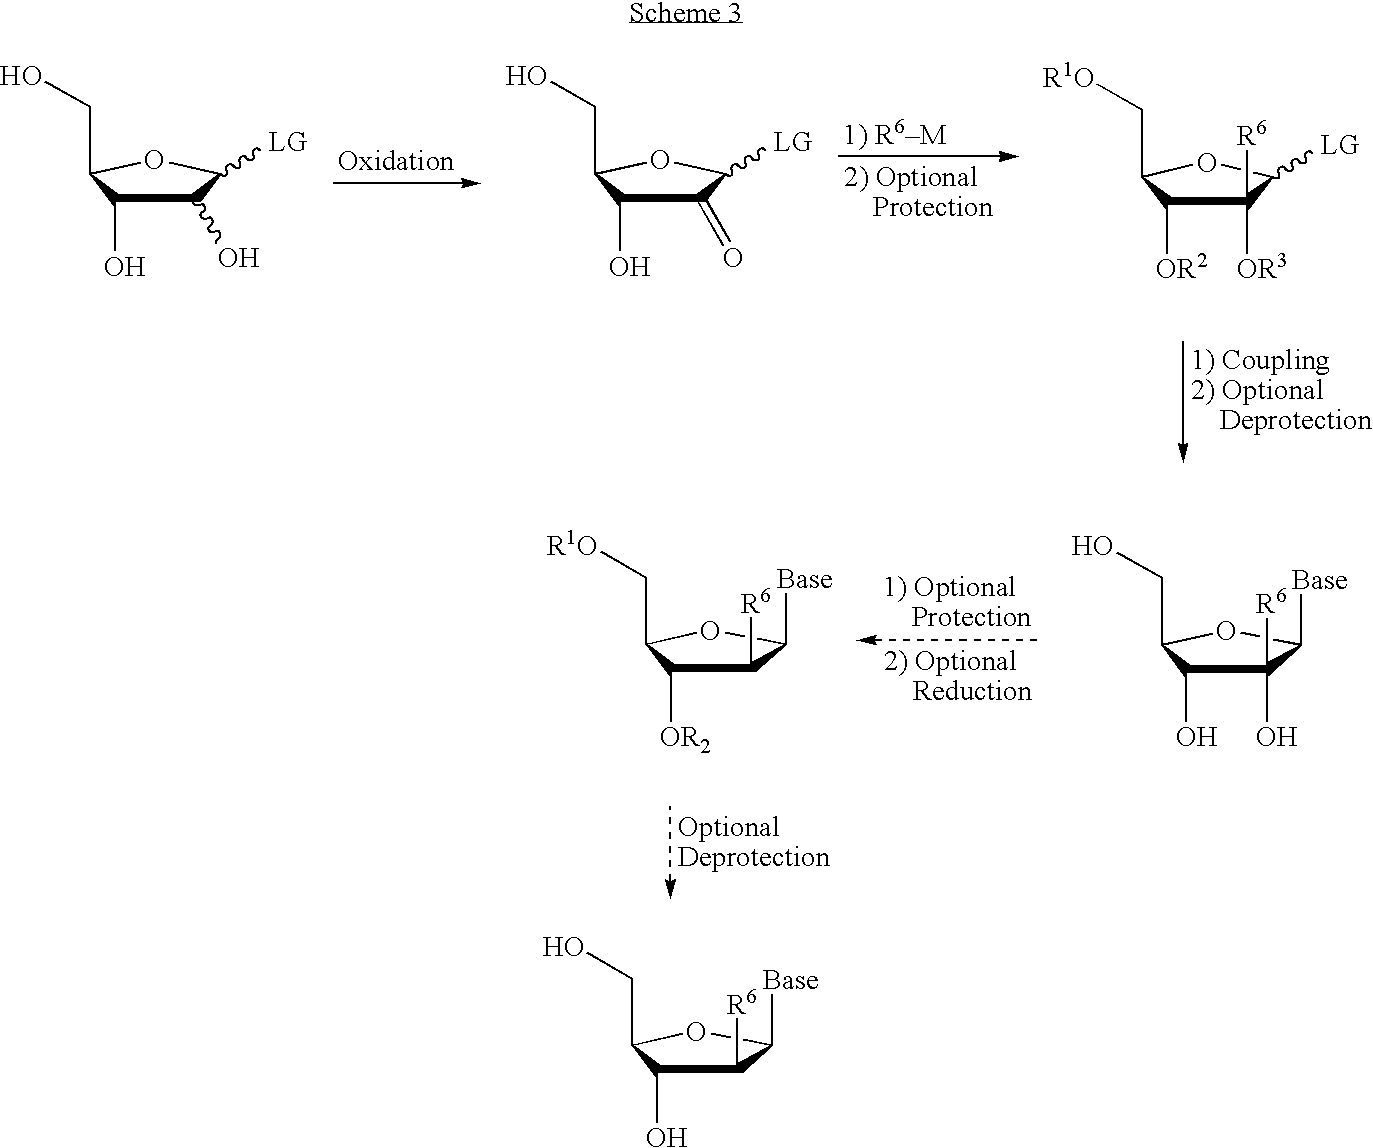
OCC1C(O)C(O)C([LG])O1.C1(=O)C(O)C(CO)OC1[LG].C1([R6])([OR3])C([OR2])C(C[R1O])OC1[LG].C1(O)([R6])C(O)C(CO)OC1[Base].C1([R6])C([OR2])C(C[R1O])OC1[Base].C1([R6])C(O)C(CO)OC1[Base]
